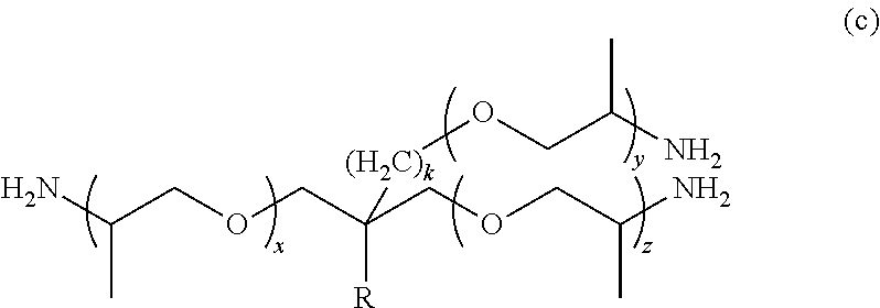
NC(COCC(COCC(N)C)([R])[(H2C)k]OCC(N)C)C
